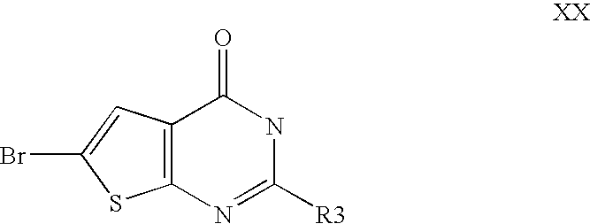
C12=C(N=C([R3])NC1=O)SC(Br)=C2
